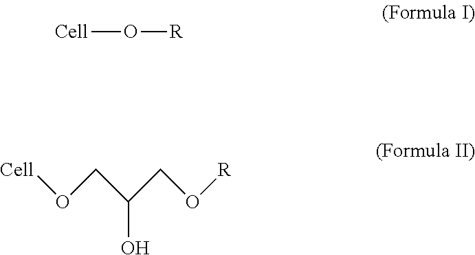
[Cell]O[R].[Cell]OCC(CO[R])O
